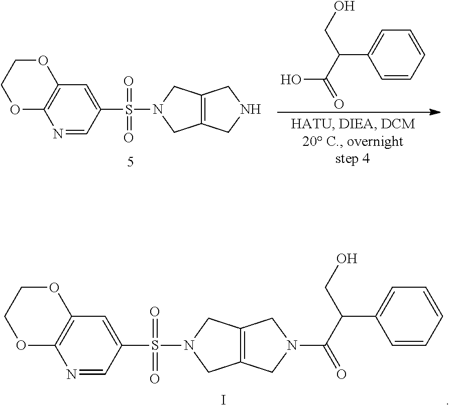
N1=CC(S(N2CC3=C(C2)CNC3)(=O)=O)=CC2=C1OCCO2.C1=CC=CC=C1C(C(=O)O)CO.N1=CC(S(N2CC3=C(C2)CN(C(C(C2=CC=CC=C2)CO)=O)C3)(=O)=O)=CC2=C1OCCO2.I
